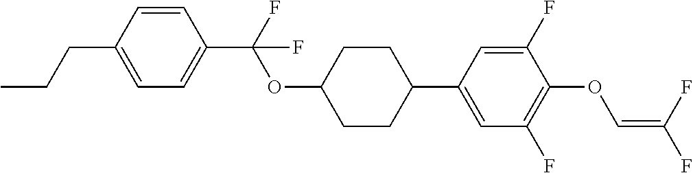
C1=CC(CCC)=CC=C1C(F)(OC1CCC(C2=CC(F)=C(OC=C(F)F)C(F)=C2)CC1)F
